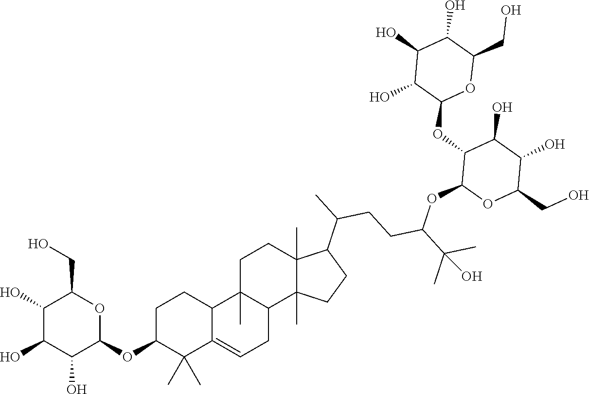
C(C1C(O)C(O)C(O)C(OC2C(C)(C)C3=CCC4C(C)(C3CC2)CCC2(C)C4(C)CCC2C(C)CCC(C(C)(C)O)OC2C(OC3OC(CO)C(O)C(O)C3O)C(O)C(O)C(CO)O2)O1)O
